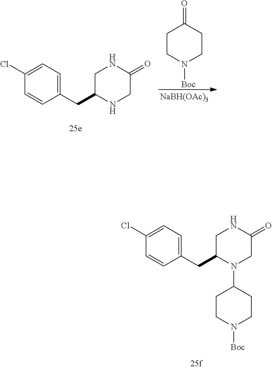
[NaBH(OAc)3].C(C1=CC=C(Cl)C=C1)C1NCC(=O)NC1.C1CN([Boc])CCC1=O.C(C1=CC=C(Cl)C=C1)C1N(C2CCN([Boc])CC2)CC(=O)NC1
